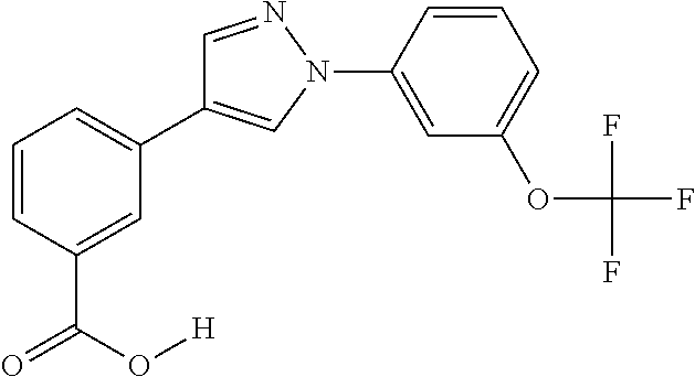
C1(C2=CN(C3=CC(OC(F)(F)F)=CC=C3)N=C2)=CC=CC(C(=O)O[H])=C1
